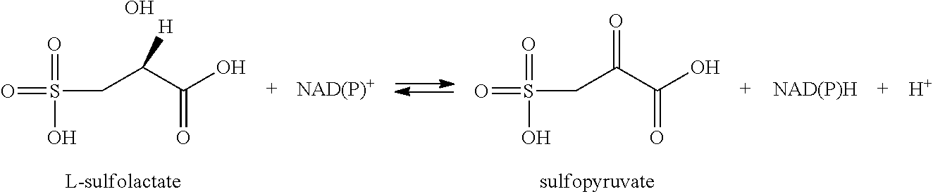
[NAD(P)+].[NAD(P)H].[H].O=S(CC(C(O)=O)[H])(=O)O.O.O=S(CC(C(O)=O)=O)(=O)O
